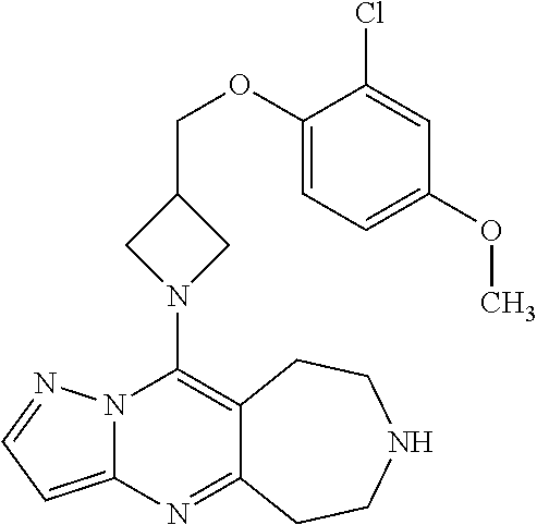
N12C(=CC=N1)N=C1C(=C2N2CC(COC3=CC=C(OC)C=C3Cl)C2)CCNCC1
